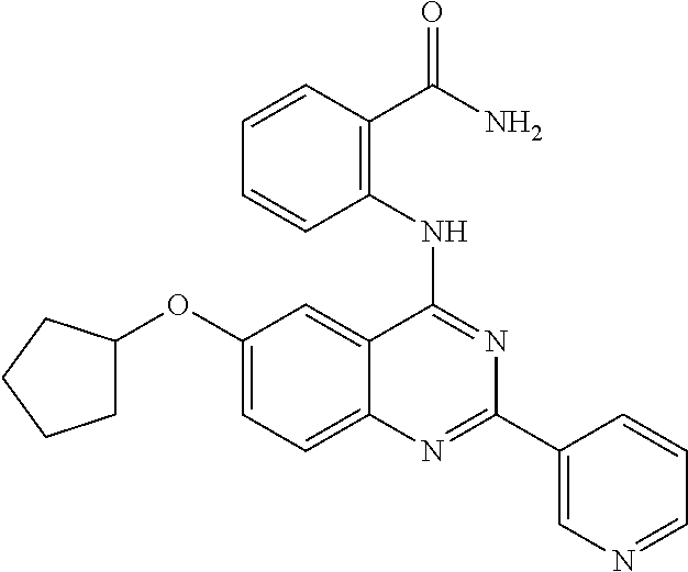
C1(OC2CCCC2)=CC=C2C(=C1)C(NC1=C(C(N)=O)C=CC=C1)=NC(C1=CN=CC=C1)=N2
